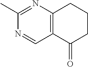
C12=C(C(=O)CCC1)C=NC(C)=N2
